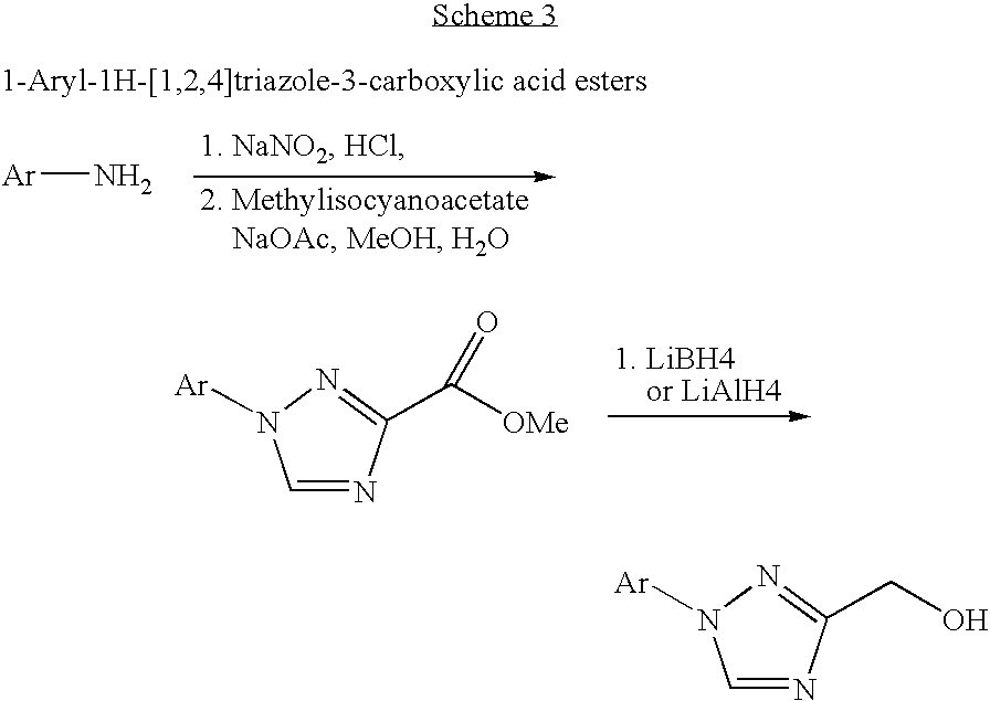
[Ar]N.C1=NC(C([OMe])=O)=NN1[Ar].C1=NC(CO)=NN1[Ar]
